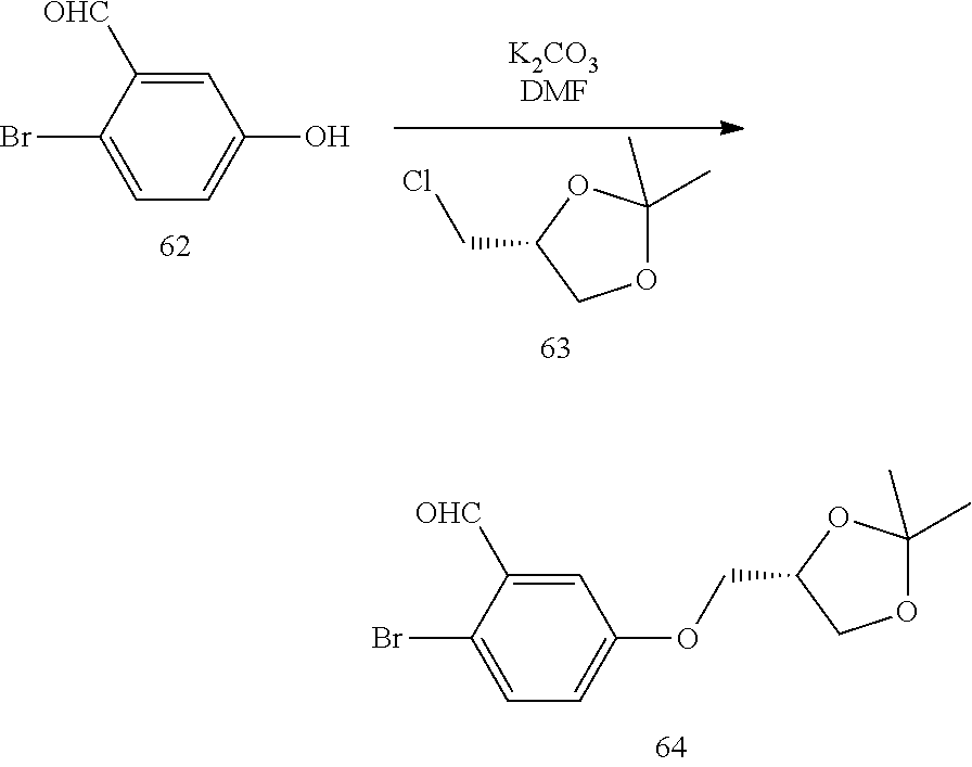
C1=C([OHC])C(Br)=CC=C1OCC1OC(C)(C)OC1.C1=C([OHC])C(Br)=CC=C1O.O1C(C)(C)OC(CCl)C1
